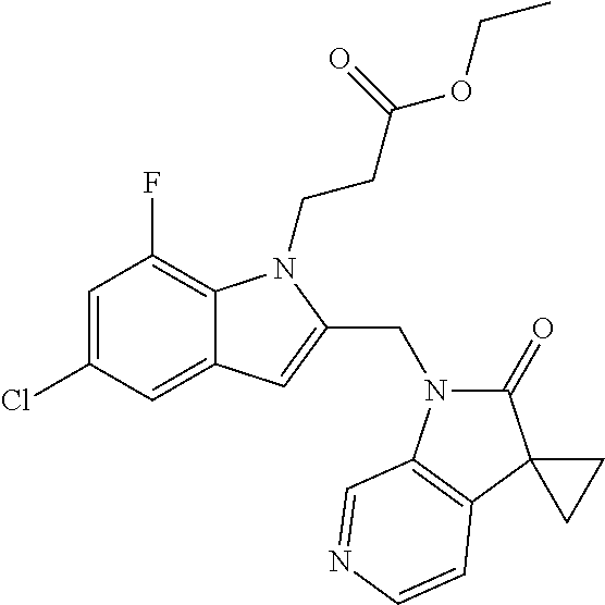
C1=C(Cl)C=C2C(=C1F)N(CCC(OCC)=O)C(CN1C(=O)C3(C4=C1C=NC=C4)CC3)=C2
